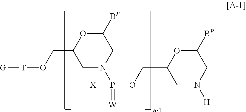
C1([BP])OC(CO[T][G])CN(P(OCC2CN([H])CC([BP])O2)([X])=[W])C1
